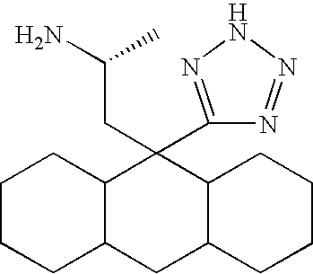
C1CCC2C(C1)C(CC(N)C)(C1=NNN=N1)C1C(C2)CCCC1
